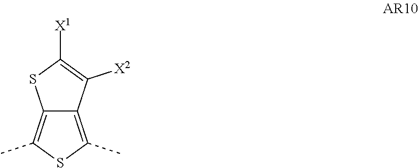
C12=C(C)SC(C)=C1C([X2])=C([X1])S2
